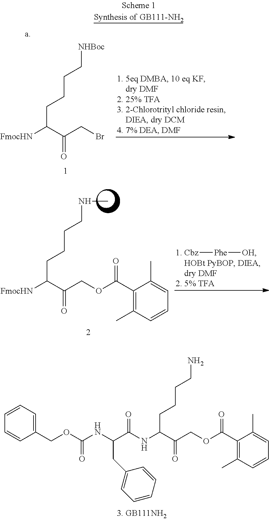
[FmocHN]C(C(COC(C1=C(C)C=CC=C1C)=O)=O)CCCCNC.[Cbz][Phe][OH].[FmocHN]C(C(CBr)=O)CCCC[NHBoc].C1=CC(COC(NC(C(NC(C(COC(=O)C2=C(C)C=CC=C2C)=O)CCCCN)=O)CC2=CC=CC=C2)=O)=CC=C1
